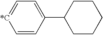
C1=CC(C2CCCCC2)=CC=[*C]1
